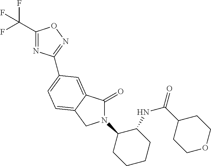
C1(C(F)(F)F)=NC(C2=CC=C3C(=C2)C(=O)N(C2CCCCC2NC(C2CCOCC2)=O)C3)=NO1
